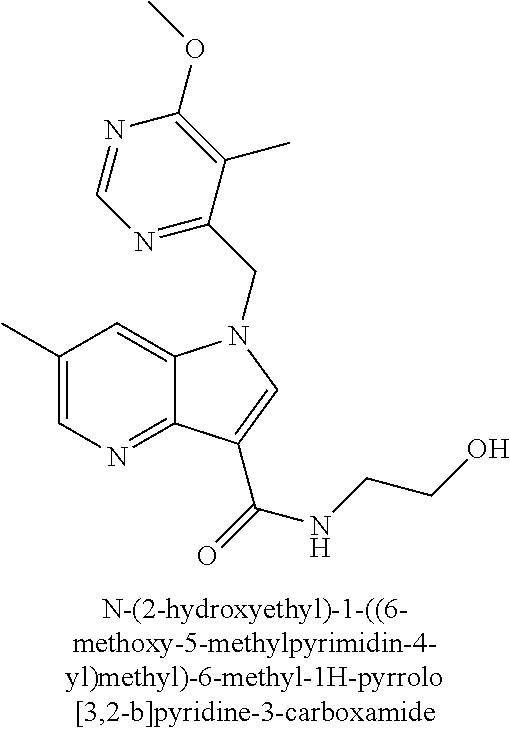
C1(C)=CN=C2C(=C1)N(CC1=NC=NC(OC)=C1C)C=C2C(NCCO)=O
